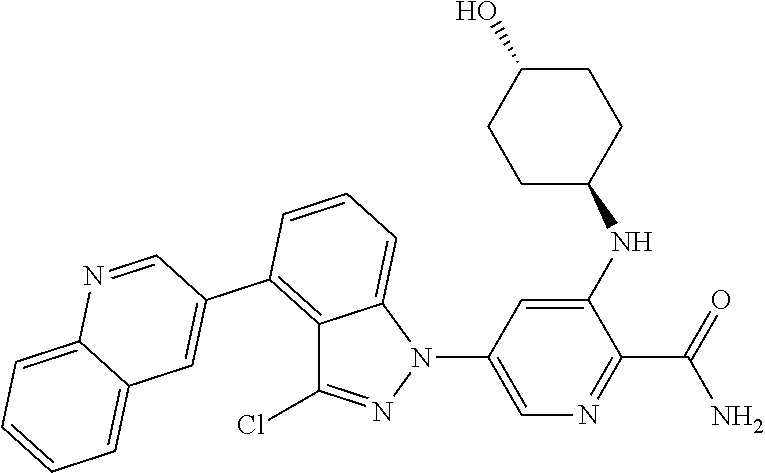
C12=C(C3=CC4=CC=CC=C4N=C3)C=CC=C1N(C1=CN=C(C(=O)N)C(NC3CCC(O)CC3)=C1)N=C2Cl
